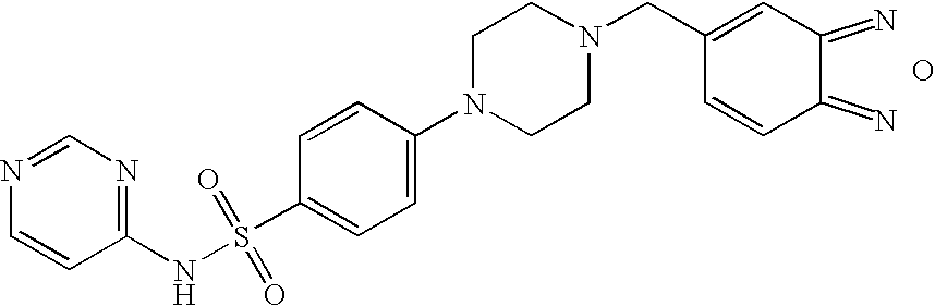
N1=CN=C(NS(=O)(=O)C2=CC=C(N3CCN(CC4=CC(=N)C(=N)C=C4)CC3)C=C2)C=C1.O
